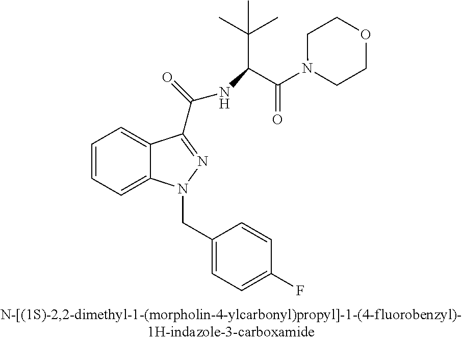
C1=CC=C2C(=C1)C(C(=O)NC(C(N1CCOCC1)=O)C(C)(C)C)=NN2CC1=CC=C(F)C=C1
